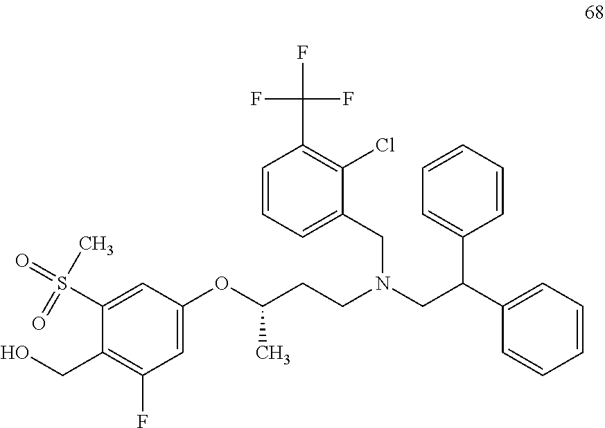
C1(OC(CCN(CC2=CC=CC(C(F)(F)F)=C2Cl)CC(C2=CC=CC=C2)C2=CC=CC=C2)C)=CC(F)=C(CO)C(S(=O)(C)=O)=C1
